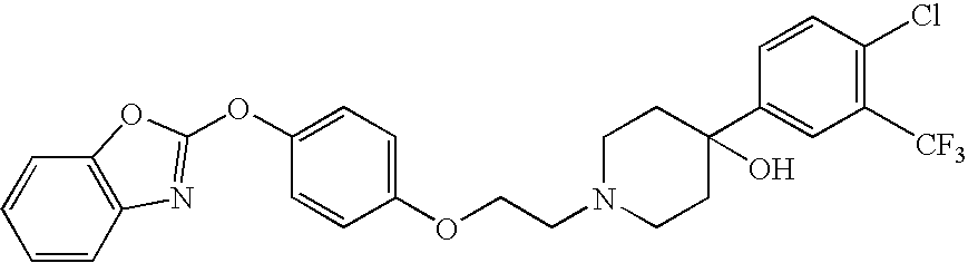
C1=CC2=C(C=C1)OC(OC1=CC=C(OCCN3CCC(C4=CC([CF3])=C(Cl)C=C4)(O)CC3)C=C1)=N2
